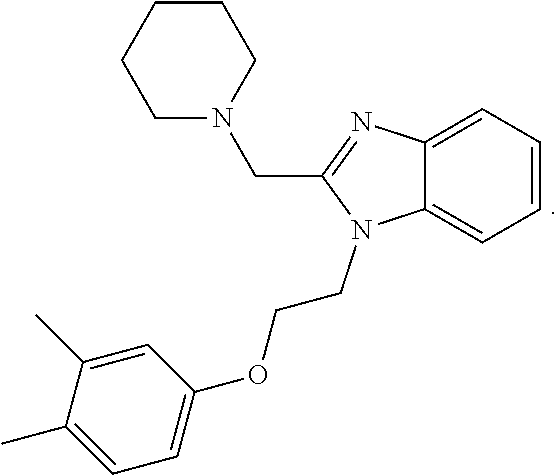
C12=CC=CC=C1N(CCOC1=CC=C(C)C(C)=C1)C(CN1CCCCC1)=N2
